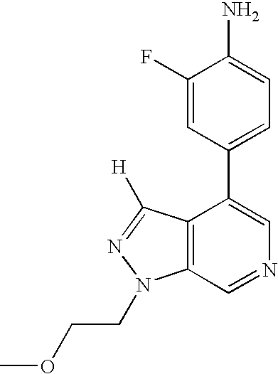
C1(F)=CC(C2=CN=CC3=C2C([H])=NN3CCOC)=CC=C1N
